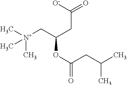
C(OC(=O)CC(C)C)(C[N+](C)(C)C)CC(=O)[O-]
